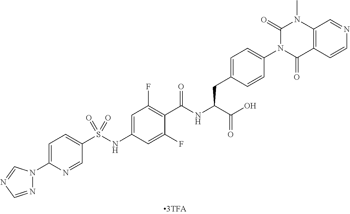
N1=CN=CN1C1=CC=C(S(NC2=CC(F)=C(C(NC(C(O)=O)CC3=CC=C(N4C(=O)C5=C(N(C)C4=O)C=NC=C5)C=C3)=O)C(F)=C2)(=O)=O)C=N1
